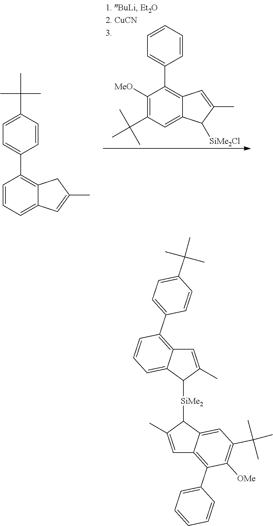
C1=CC=C2C(=C1C1=CC=C(C(C)(C)C)C=C1)CC(C)=C2.C1([MeO])=C(C(C)(C)C)C=C2C(=C1C1=CC=CC=C1)C=C(C)C2[SiMe2Cl].C1=C(C)C([SiMe2]C2C(C)=CC3=C(C4=CC=CC=C4)C([OMe])=C(C(C)(C)C)C=C23)C2=CC=CC(C3=CC=C(C(C)(C)C)C=C3)=C12
